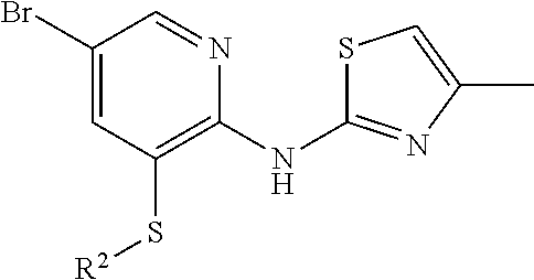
C1(Br)=CC(S[R2])=C(NC2=NC(C)=CS2)N=C1
